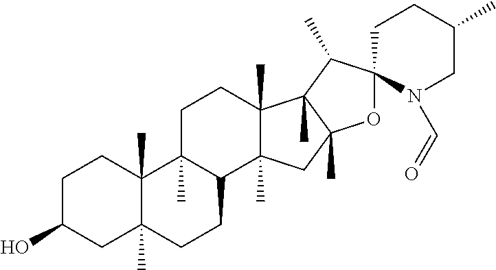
C1C(O)CC2(C)C(C)(C1)C1(C)C(CC2)C2(C)C(C)(CC1)C1(C)C(C)(C2)OC2(C1C)N(C=O)CC(C)CC2
